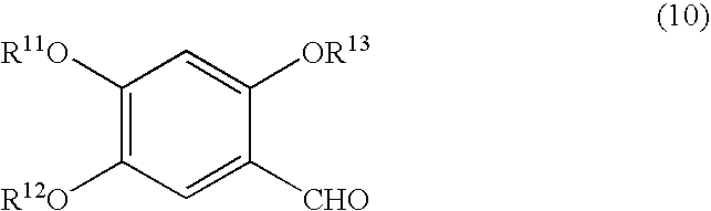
C1([R11O])=C([R12O])C=C([CHO])C([OR13])=C1
